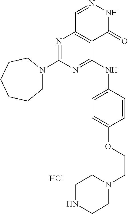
N1=C(NC2=CC=C(OCCN3CCNCC3)C=C2)C2=C(N=C1N1CCCCCC1)C=NNC2=O.Cl
